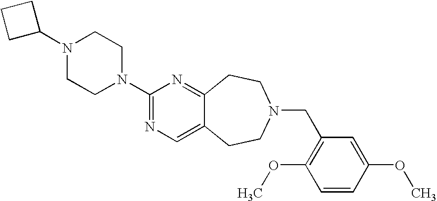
C1C(N2CCN(C3=NC=C4C(=N3)CCN(CC3=C(OC)C=CC(OC)=C3)CC4)CC2)CC1
